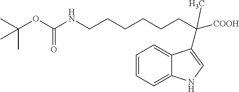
C(CCCCCC([COOH])(C1=CNC2=CC=CC=C21)C)NC(OC(C)(C)C)=O
